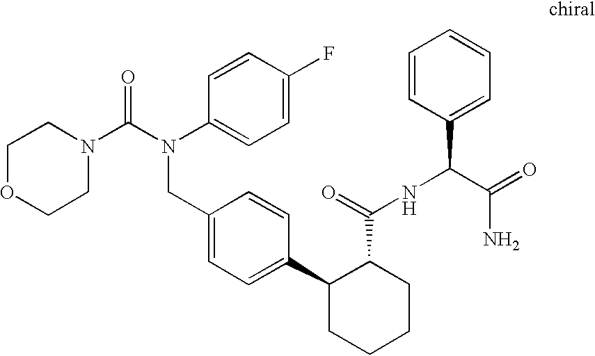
C1(CN(C(=O)N2CCOCC2)C2=CC=C(F)C=C2)=CC=C(C2CCCCC2C(NC(C2=CC=CC=C2)C(=O)N)=O)C=C1
